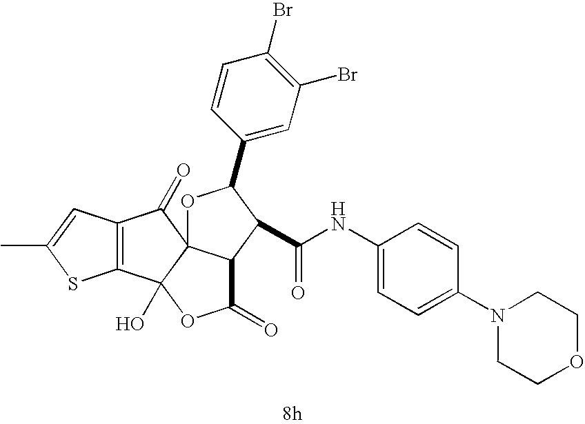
C1(C)=CC2=C(S1)C1(O)C3(C2=O)OC(C2=CC(Br)=C(Br)C=C2)C(C(NC2=CC=C(N4CCOCC4)C=C2)=O)C3C(=O)O1
